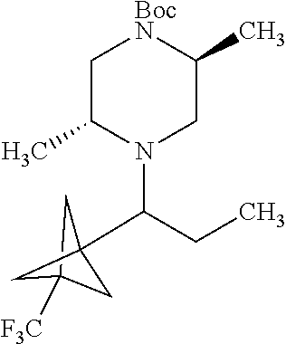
C12([F3C])CC(C(N3CC(C)[BocN]CC3C)CC)(C1)C2
